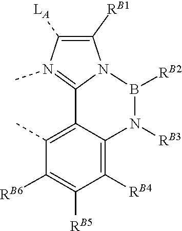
[RB2]B1N2C([RB1])=C([LA])N(C)=C2C2=C(C)C([RB6])=C([RB5])C([RB4])=C2N1[RB3]
